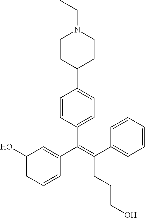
C(=C(C1=CC=CC=C1)CCCO)(C1=CC(O)=CC=C1)C1=CC=C(C2CCN(CC)CC2)C=C1
